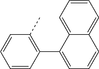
C1=CC=C2C(=C1)C=CC=C2C1=C(C)C=CC=C1
